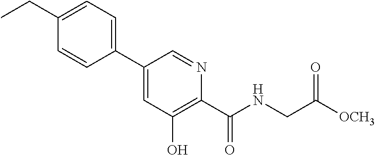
C1(C2=CC(O)=C(C(NCC([OCH3])=O)=O)N=C2)=CC=C(CC)C=C1
